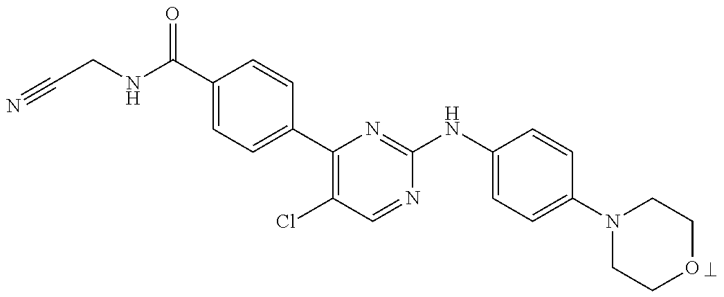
C1(C(NCC#N)=O)=CC=C(C2=C(Cl)C=NC(NC3=CC=C(N4CCOCC4)C=C3)=N2)C=C1
